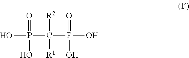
OP(C(P(O)(=O)O)([R2])[R1])(=O)O
